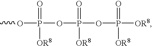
COP(OP(OP([OR8])(=O)[OR8])(=O)[OR8])(=O)[OR8]
